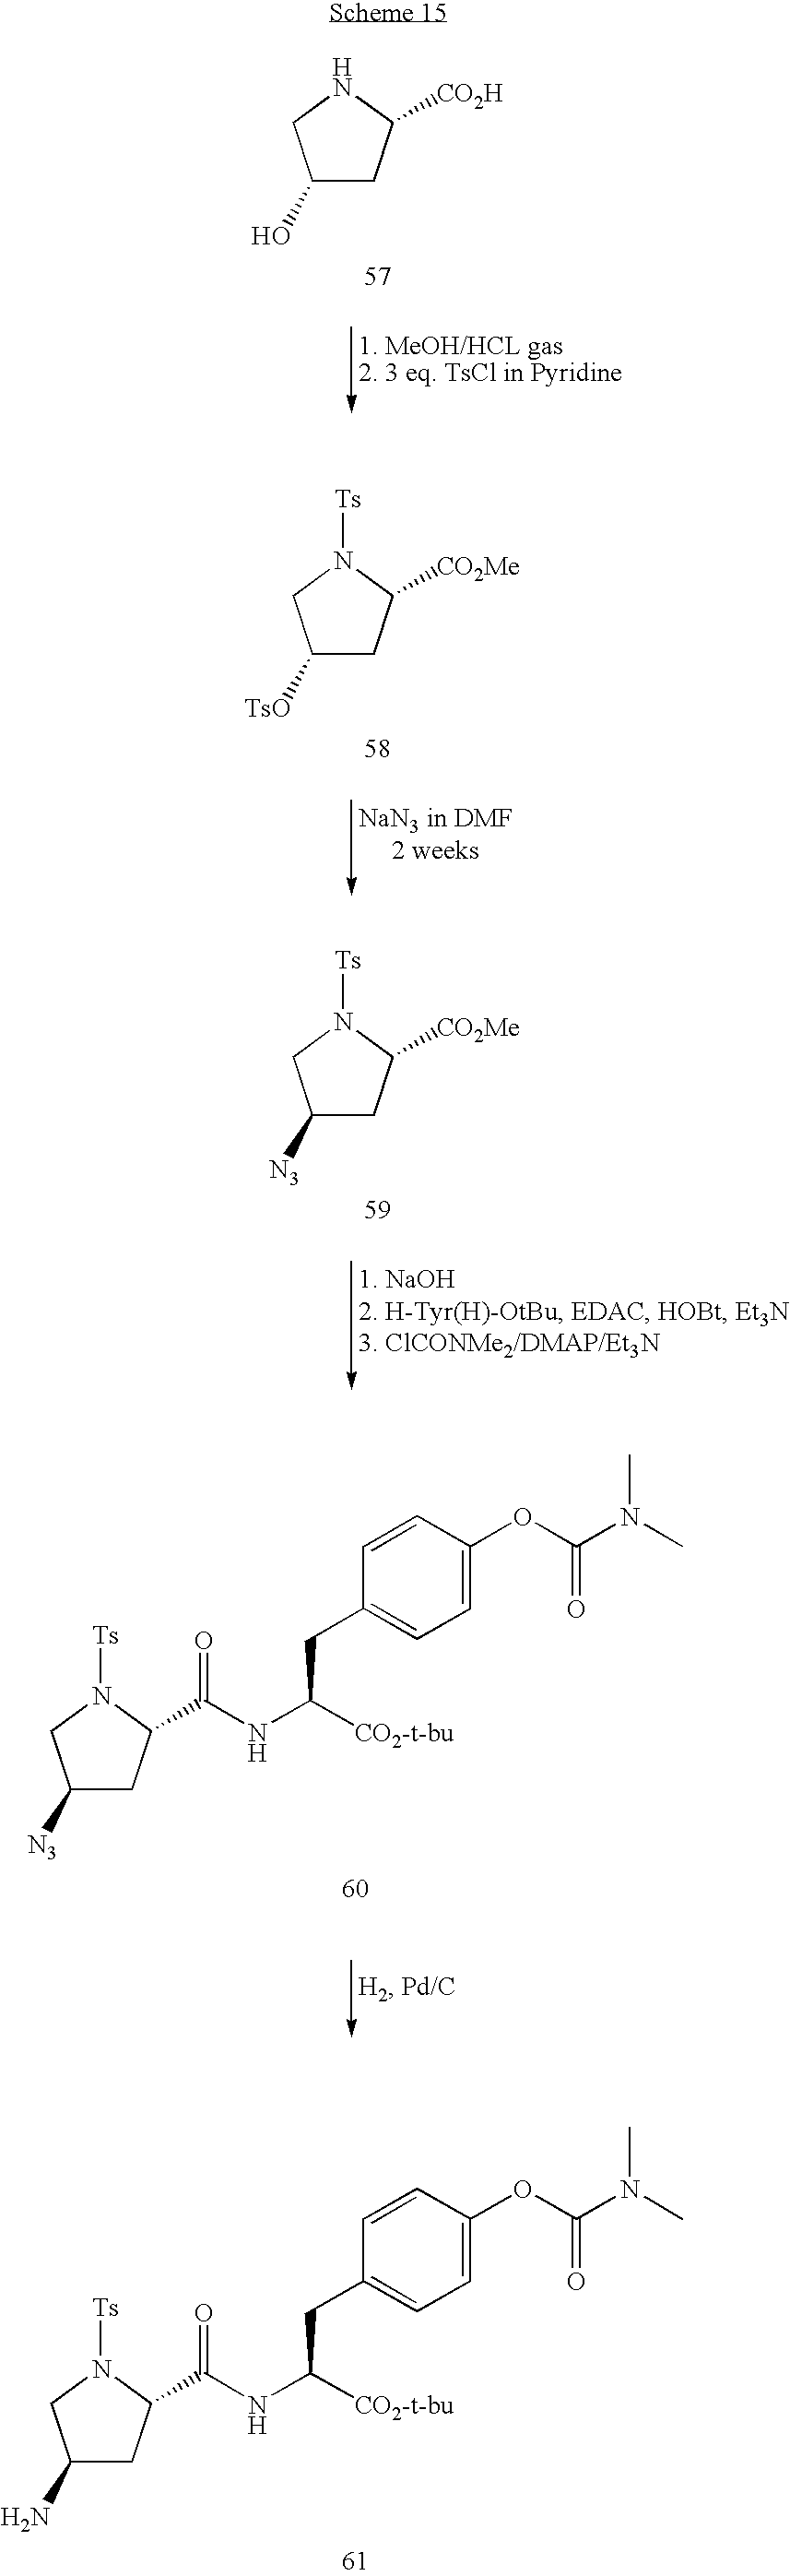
C1(O)CC([CO2H])NC1.C1([TsO])CC([CO2Me])N([Ts])C1.C1([N3])CC([CO2Me])N([Ts])C1.C1([N3])CC(C(NC([CO2-t-bu])CC2=CC=C(OC(N(C)C)=O)C=C2)=O)N([Ts])C1.C1(N)CC(C(NC([CO2-t-bu])CC2=CC=C(OC(N(C)C)=O)C=C2)=O)N([Ts])C1
